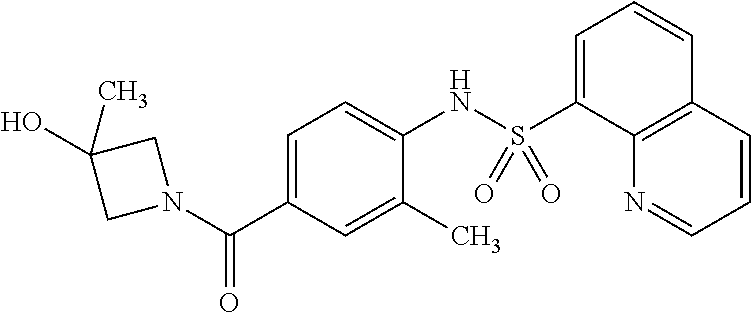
OC1(C)CN(C(C2=CC=C(NS(C3=CC=CC4=C3N=CC=C4)(=O)=O)C(C)=C2)=O)C1
